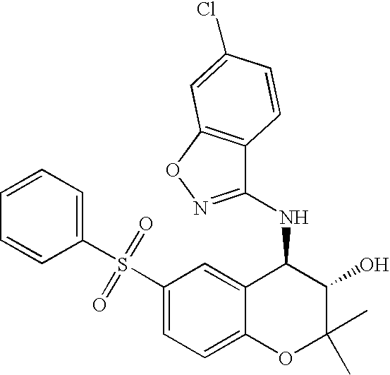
C1(NC2=NOC3=C2C=CC(Cl)=C3)C2=CC(S(C3=CC=CC=C3)(=O)=O)=CC=C2OC(C)(C)C1O
